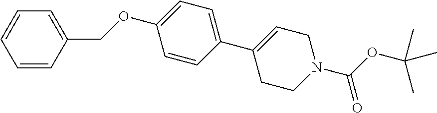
C1=CC(COC2=CC=C(C3=CCN(C(OC(C)(C)C)=O)CC3)C=C2)=CC=C1
